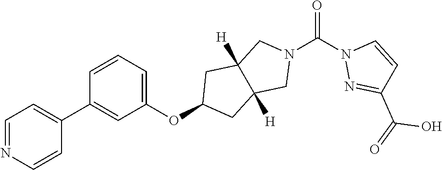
C1=CC=C(OC2CC3([H])C([H])(C2)CN(C(N2N=C(C(=O)O)C=C2)=O)C3)C=C1C1=CC=NC=C1
